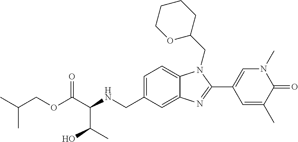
C(OC(C(NCC1=CC=C2C(=C1)N=C(C1=CN(C)C(=O)C(C)=C1)N2CC1CCCCO1)C(O)C)=O)C(C)C
